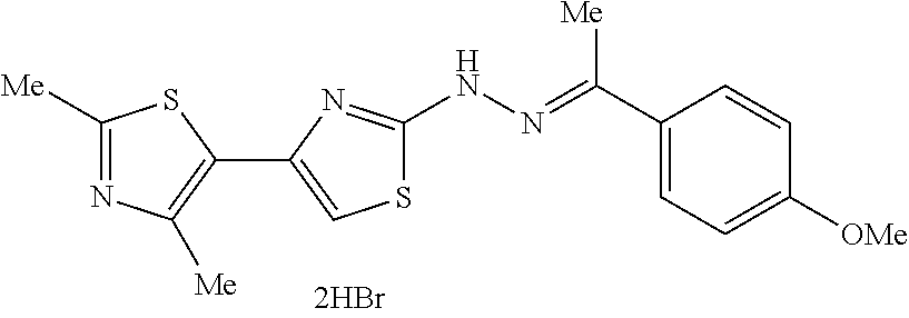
C1([Me])=NC([Me])=C(C2=CSC(NN=C([Me])C3=CC=C([OMe])C=C3)=N2)S1
